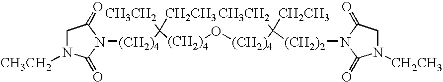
[(CH2)4](O[(CH2)4]C([CH3CH2])([CH2CH3])[(CH2)2]N1C(=O)CN([CH2CH3])C1=O)C([CH3CH2])([CH2CH3])[(CH2)4]N1C(=O)N([CH3CH2])CC1=O
